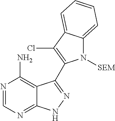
C12=C(N)N=CN=C1NN=C2C1=C(Cl)C2=CC=CC=C2N1[SEM]
